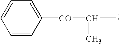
C1=CC([CO]C(C)C)=CC=C1
